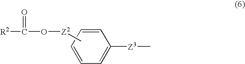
C1=CC=CC=C1[Z3]C.C(O[Z2]C)([R2])=O
